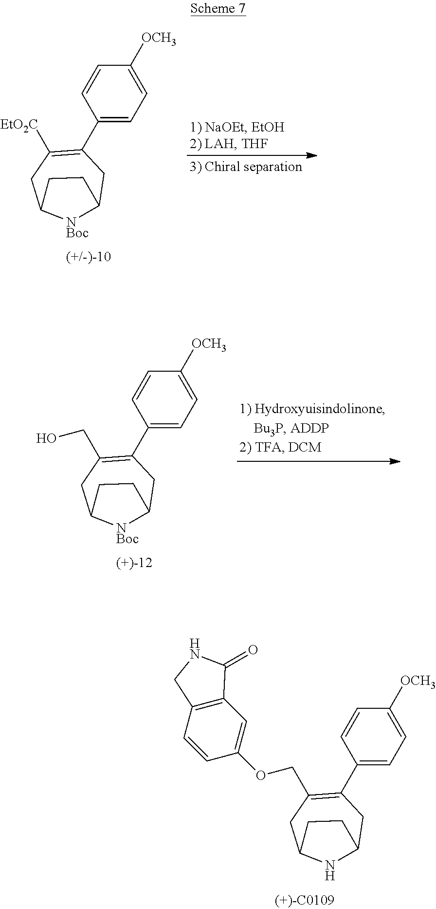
[NBoc]1C2CC(C3=CC=C([OCH3])C=C3)=C([EtO2C])CC1CC2.[NBoc]1C2CC(C3=CC=C([OCH3])C=C3)=C(CO)CC1CC2.N1C2CC(C3=CC=C([OCH3])C=C3)=C(COC3=CC4=C(C=C3)CNC4=O)CC1CC2
